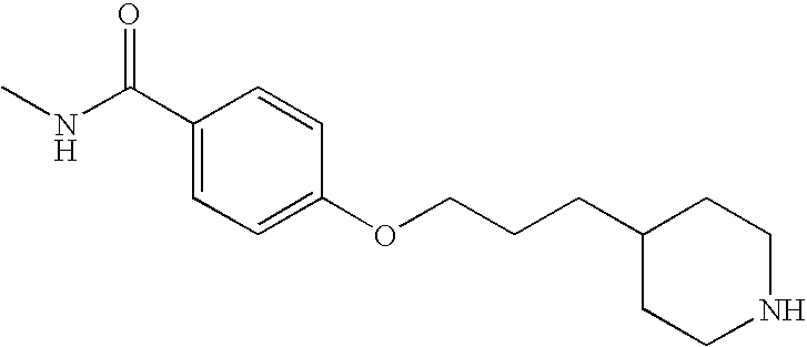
C1(C(NC)=O)=CC=C(OCCCC2CCNCC2)C=C1
